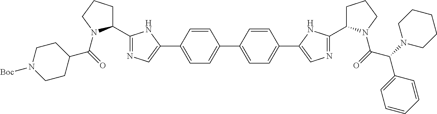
C1=CC(C2=CN=C(C3CCCN3C(=O)C3CCN([Boc])CC3)N2)=CC=C1C1=CC=C(C2=CN=C(C3CCCN3C(=O)C(N3CCCCC3)C3=CC=CC=C3)N2)C=C1
